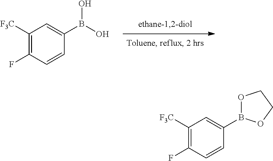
C1([F3C])=C(F)C=CC(B(O)O)=C1.C1([F3C])=C(F)C=CC(B2OCCO2)=C1
